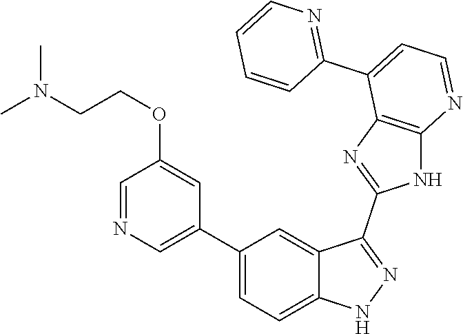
C1(C2=CC=C3C(=C2)C(C2=NC4=C(N2)N=CC=C4C2=NC=CC=C2)=NN3)=CN=CC(OCCN(C)C)=C1
